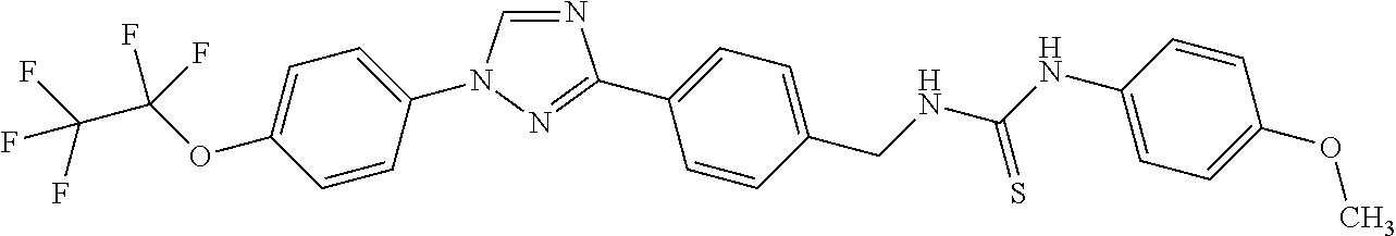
C1=C(N2C=NC(C3=CC=C(CNC(NC4=CC=C(OC)C=C4)=S)C=C3)=N2)C=CC(OC(C(F)(F)F)(F)F)=C1
